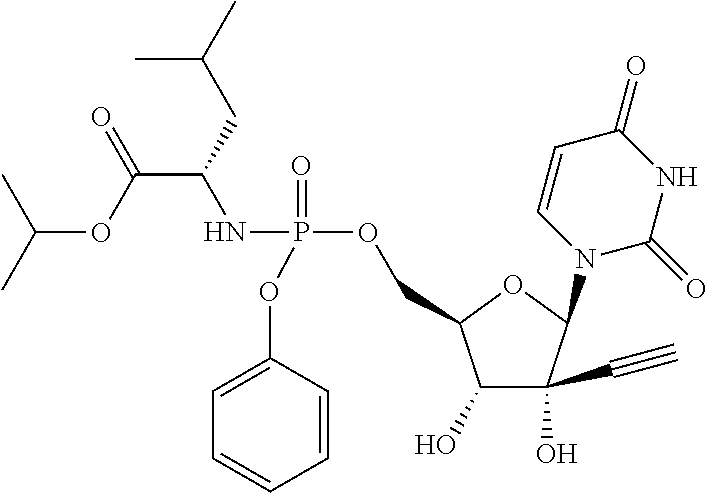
C1(OP(NC(C(=O)OC(C)C)CC(C)C)(=O)OCC2C(O)C(O)(C#C)C(N3C=CC(=O)NC3=O)O2)=CC=CC=C1
